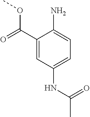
C1(C(OC)=O)=CC(NC(C)=O)=CC=C1N
